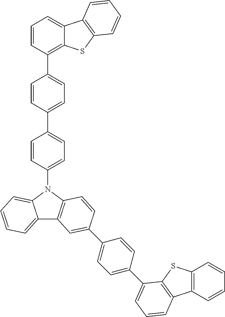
C1=CC(C2=CC=C(C3=CC=C(N4C5=CC=CC=C5C5=C4C=CC(C4=CC=C(C6=CC=CC7=C6SC6=C7C=CC=C6)C=C4)=C5)C=C3)C=C2)=C2C(=C1)C1=C(S2)C=CC=C1
